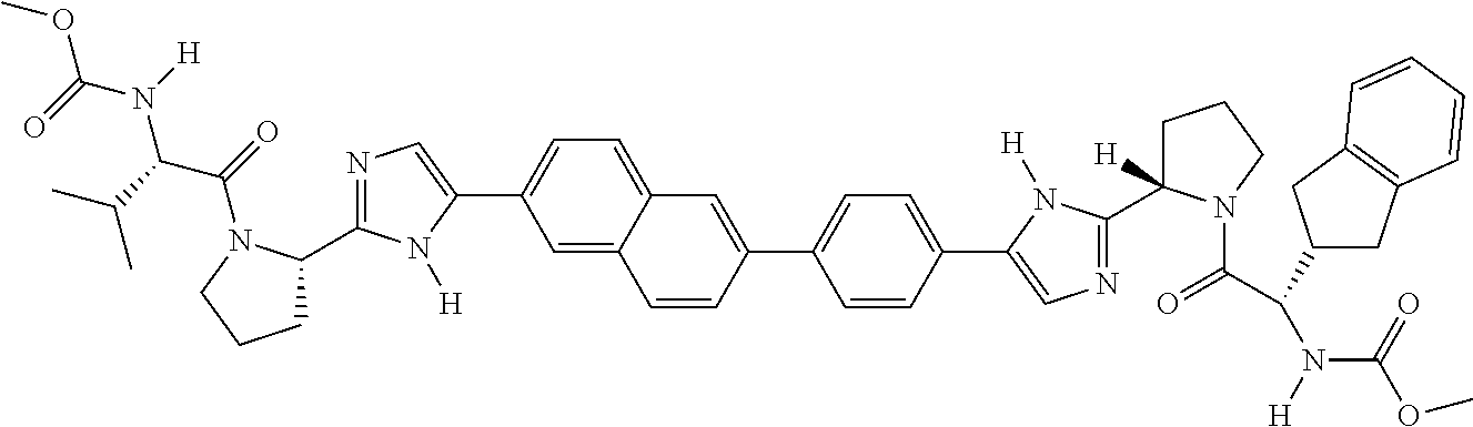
C1=CC(C2=CC=C(C3=CN=C(C4([H])CCCN4C(C(C4CC5=C(C4)C=CC=C5)N([H])C(=O)OC)=O)N3[H])C=C2)=CC2=CC=C(C3=CN=C(C4CCCN4C(=O)C(N(C(=O)OC)[H])C(C)C)N3[H])C=C12
